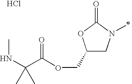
C1(COC(C(NC)(C)C)=O)CN(C)C(=O)O1.Cl
